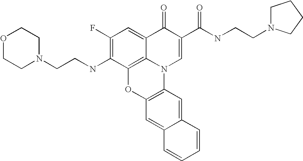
C1(F)=C(NCCN2CCOCC2)C2=C3C(=C1)C(=O)C(C(NCCN1CCCC1)=O)=CN3C1=C(O2)C=C2C(=C1)C=CC=C2
